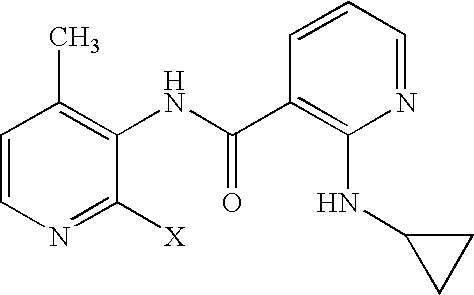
C1=CN=C([X])C(NC(C2=C(NC3CC3)N=CC=C2)=O)=C1C
